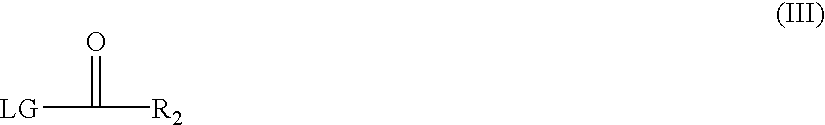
[LG]C(=O)[R2]
